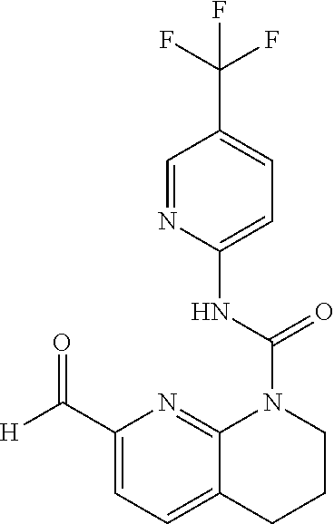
C1=NC(NC(N2C3=NC(C([H])=O)=CC=C3CCC2)=O)=CC=C1C(F)(F)F
